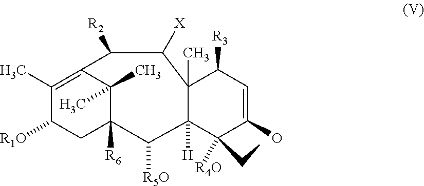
C1C2([R6])C(C)(C)C(=C(C)C1[R1O])C([R2])C([X])C1(C)C([R3])C=C(O)C([R4O])(CC)C1([H])C2[R5O]
